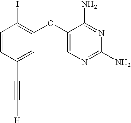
C1=CC(C#C[H])=CC(OC2=CN=C(N)N=C2N)=C1I
